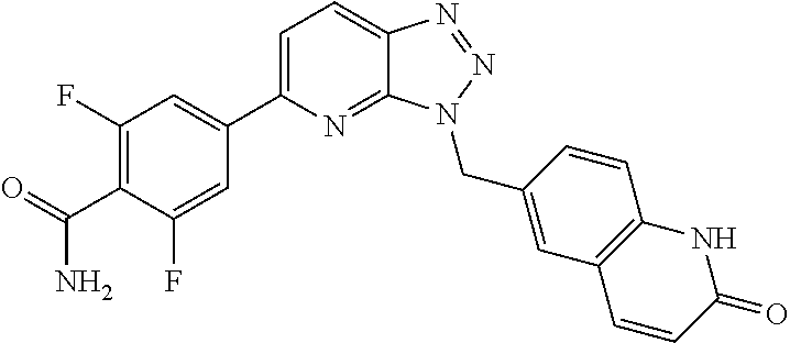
C1(C2=CC=C3C(=N2)N(CC2=CC4=C(C=C2)NC(=O)C=C4)N=N3)=CC(F)=C(C(=O)N)C(F)=C1
